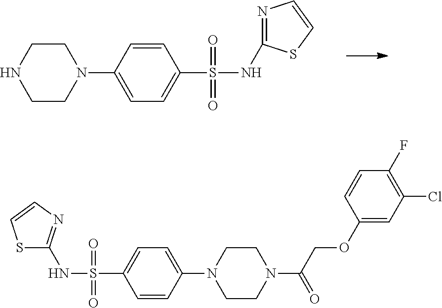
C1CN(C2=CC=C(S(=O)(=O)NC3=NC=CS3)C=C2)CCN1.C1=CC(N2CCN(C(COC3=CC(Cl)=C(F)C=C3)=O)CC2)=CC=C1S(=O)(=O)NC1=NC=CS1
